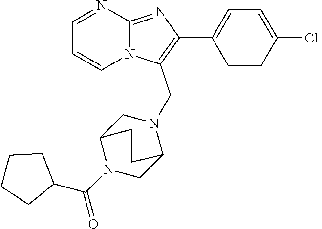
C1=NC2=NC(C3=CC=C(Cl)C=C3)=C(CN3CC4N(C(C5CCCC5)=O)CC3CC4)N2C=C1
